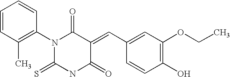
S=C1NC(=O)C(=CC2=CC(OCC)=C(O)C=C2)C(=O)N1C1=C(C)C=CC=C1
